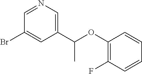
C1=NC=C(C(C)OC2=C(F)C=CC=C2)C=C1Br
